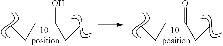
C(CC(CC)=O)C.C(CC(CC)O)C
